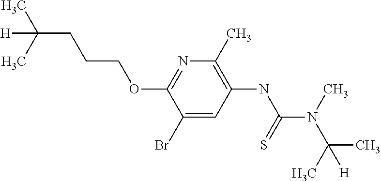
C1=C(Br)C(OCCCC([H])(C)C)=NC(C)=C1NC(N(C)C(C)(C)[H])=S
